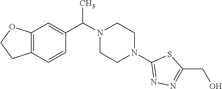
C12=C(C=CC(C(N3CCN(C4=NN=C(CO)S4)CC3)C)=C1)CCO2
